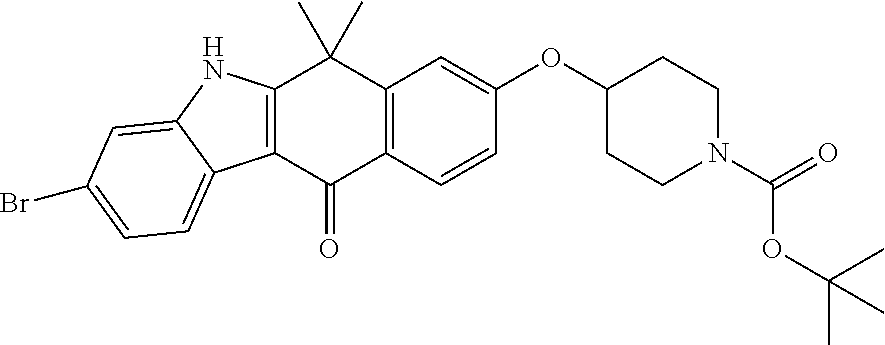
C12=C(C=CC(OC3CCN(C(=O)OC(C)(C)C)CC3)=C1)C(=O)C1=C(C2(C)C)NC2=CC(Br)=CC=C12
